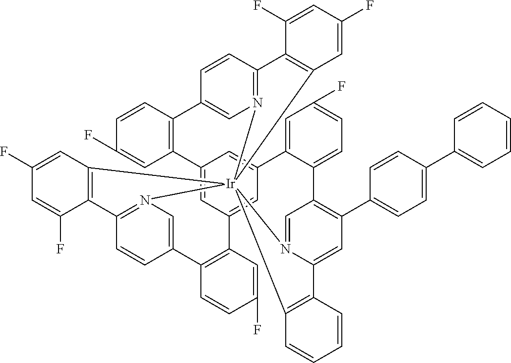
C12=CC3=CC(=C1)C1=CC(F)=CC=C1C1=C(C4=CC=C(C5=CC=CC=C5)C=C4)C=C4N(=C1)[Ir]15(N6=C(C=CC(=C6)C6=C3C=C(F)C=C6)C3=C1C=C(F)C=C3F)(N1=C(C=CC(=C1)C1=C2C=C(F)C=C1)C1=C5C=C(F)C=C1F)C1=C4C=CC=C1
